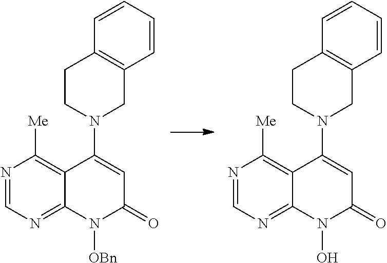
N1=CN=C2C(=C1[Me])C(N1CC3=C(CC1)C=CC=C3)=CC(=O)N2[OBn].N1=CN=C2C(=C1[Me])C(N1CC3=C(CC1)C=CC=C3)=CC(=O)N2O
